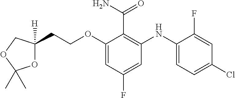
C(OC1=CC(F)=CC(NC2=CC=C(Cl)C=C2F)=C1C(=O)N)CC1([H])OC(C)(C)OC1
